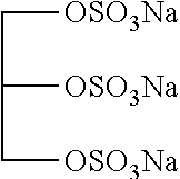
[OSO3Na]CC([OSO3Na])C[OSO3Na]
